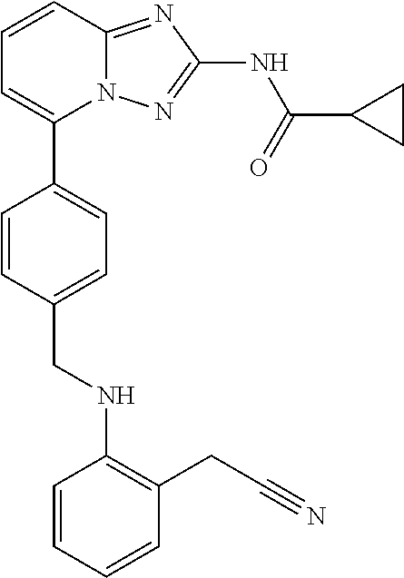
C1=CC2=NC(NC(=O)C3CC3)=NN2C(C2=CC=C(CNC3=C(CC#N)C=CC=C3)C=C2)=C1
